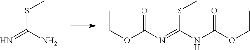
S(C(N)=N)C.CCOC(N=C(SC)NC(OCC)=O)=O
